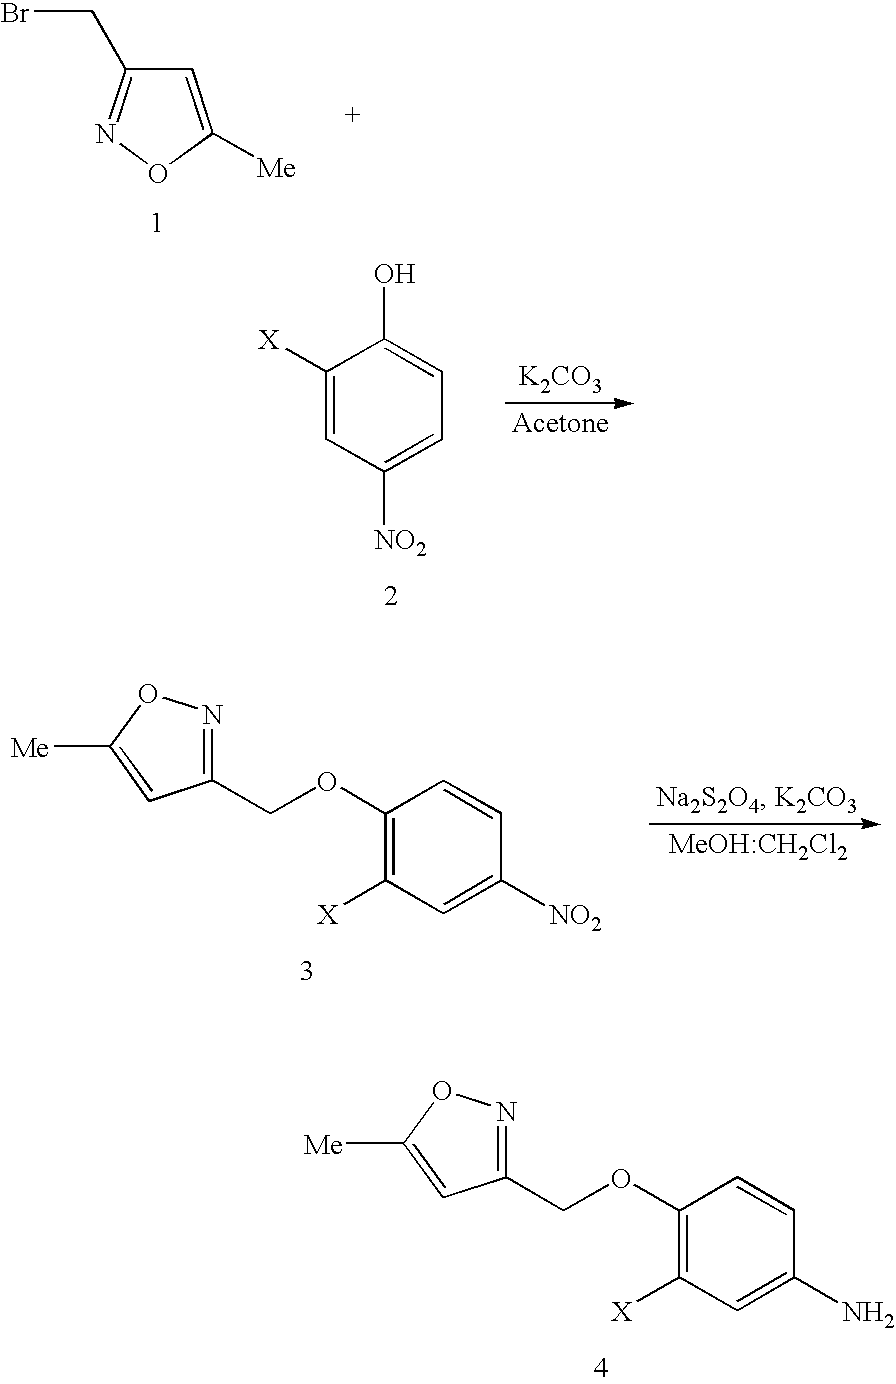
C1(OCC2=NOC([Me])=C2)=C([X])C=C(N)C=C1.C1=C([Me])ON=C1CBr.C1([X])=CC([NO2])=CC=C1O.[K2CO3].C1(OCC2=NOC([Me])=C2)=C([X])C=C([NO2])C=C1
